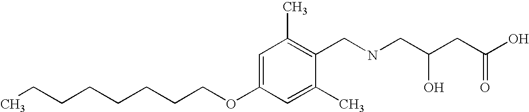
CCCCCCCCOC1=CC(C)=C(CNCC(CC(O)=O)O)C(C)=C1
